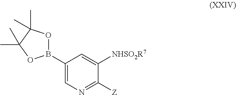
C1(B2OC(C)(C)C(C)(C)O2)=CN=C([Z])C([NHSO2R7])=C1
